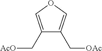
C1(C[AcO])=COC=C1C[OAc]
